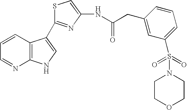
C1=CC2=C(N=C1)NC=C2C1=NC(NC(CC2=CC(S(N3CCOCC3)(=O)=O)=CC=C2)=O)=CS1
